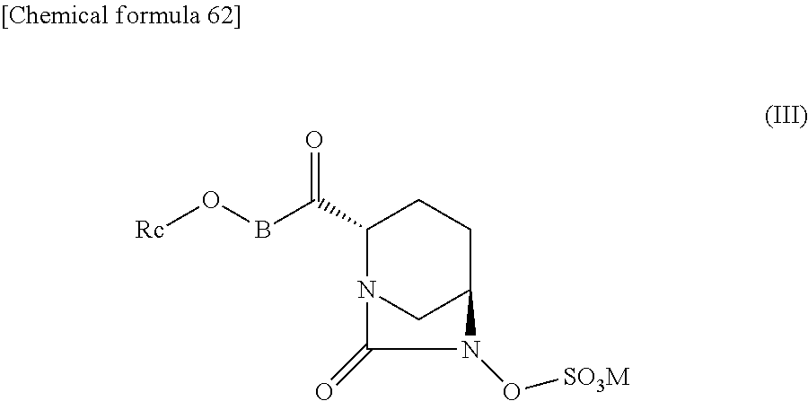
O=C(C1N2CC(CC1)N(O[SO3M])C2=O)BO[Rc]
